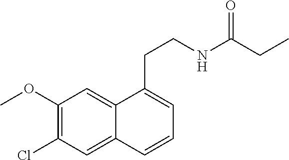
C1(OC)=C(Cl)C=C2C(=C1)C(CCNC(CC)=O)=CC=C2
